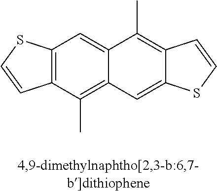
C12=C(C(C)=C3C(=C1)C(C)=C1C(=C3)SC=C1)C=CS2
